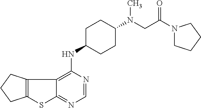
C12=C(CCC1)C1=C(NC3CCC(N(CC(N4CCCC4)=O)C)CC3)N=CN=C1S2
